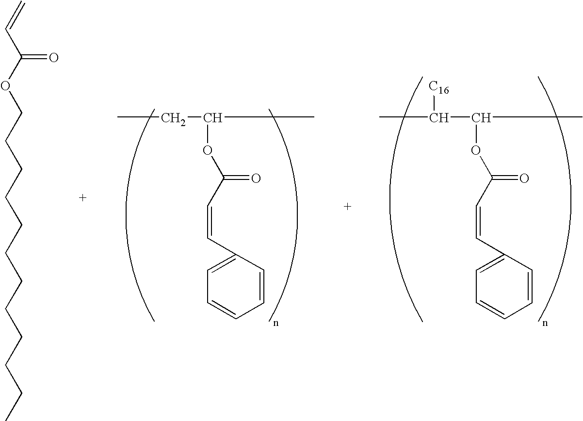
CCC(OC(C=CC1=CC=CC=C1)=O)C.CC(C(OC(C=CC1=CC=CC=C1)=O)C)[C16].C=CC(OCCCCCCCCCCCC)=O
